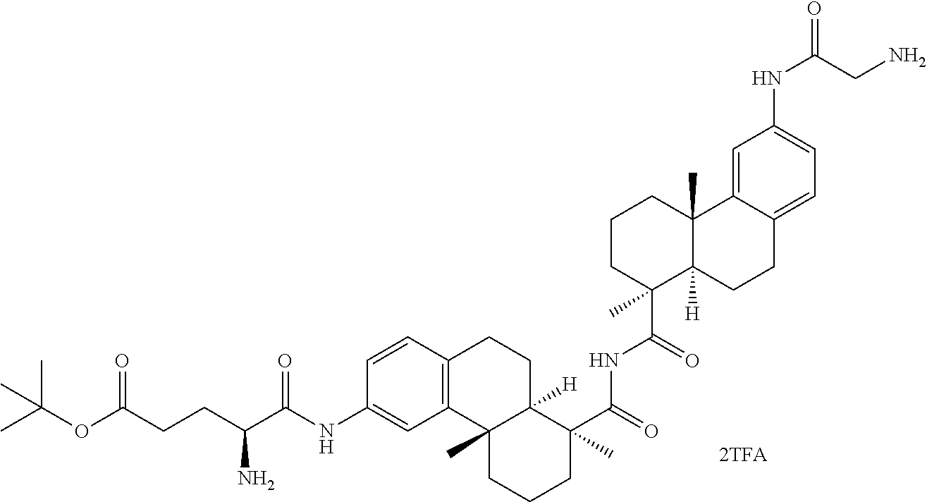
C1=CC2=C(C=C1NC(C(CCC(OC(C)(C)C)=O)N)=O)C1(C)C([H])(CC2)C(C(=O)NC(C2(C)C3([H])C(C)(CCC2)C2=CC(NC(=O)CN)=CC=C2CC3)=O)(C)CCC1
